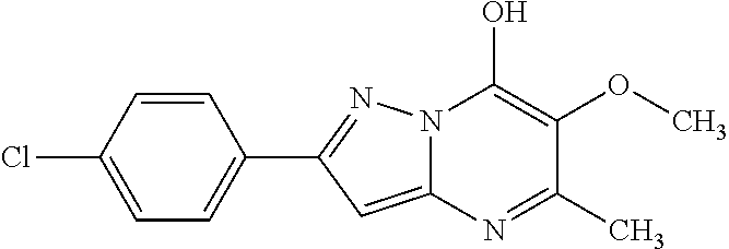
C12=CC(C3=CC=C(Cl)C=C3)=NN1C(O)=C(OC)C(C)=N2
